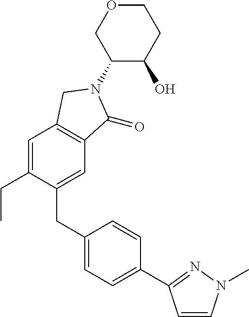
C1(N2C(=O)C3=C(C=C(CC)C(CC4=CC=C(C5=NN(C)C=C5)C=C4)=C3)C2)C(O)CCOC1
